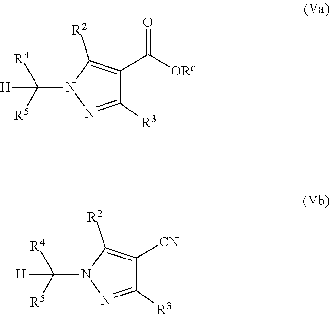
C(N1N=C([R3])C(C([ORc])=O)=C1[R2])([R5])([R4])[H].C(N1N=C([R3])C([CN])=C1[R2])([R5])([R4])[H]
